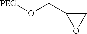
[PEG]OCC1CO1
